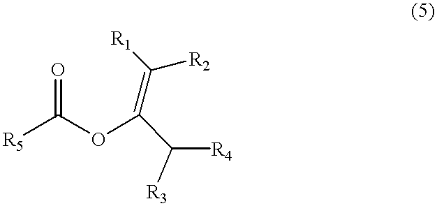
[R5]C(OC(=C([R2])[R1])C([R4])[R3])=O
